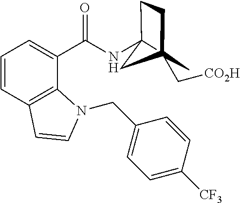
C1=CC2=C(C(C(NC34CCC(C[CO2H])(C3)C4)=O)=C1)N(CC1=CC=C([CF3])C=C1)C=C2
